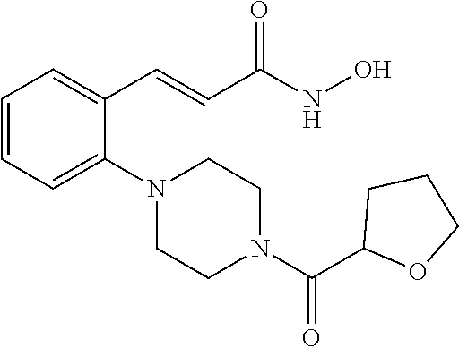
C1=CC=C(N2CCN(C(=O)C3CCCO3)CC2)C(C=CC(NO)=O)=C1
